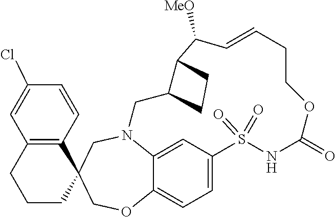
N12C3=CC(=CC=C3OCC3(C4=C(C=C(Cl)C=C4)CCC3)C1)S(=O)(=O)NC(=O)OCCC=CC([MeO])C1C(C2)CC1
